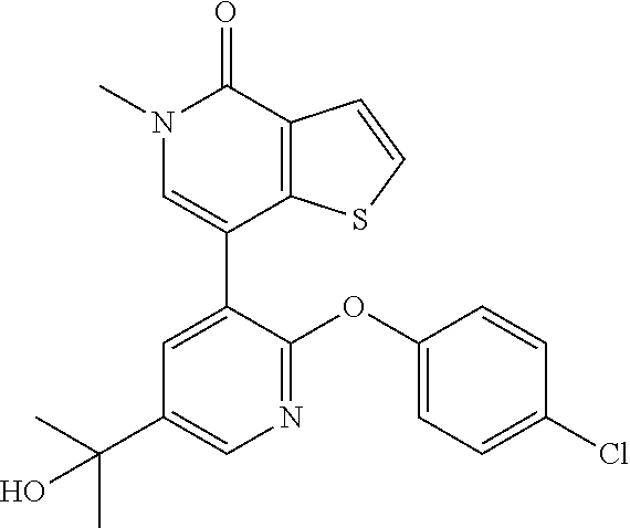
C1=CSC2=C1C(=O)N(C)C=C2C1=CC(C(C)(C)O)=CN=C1OC1=CC=C(Cl)C=C1
